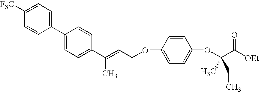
C1(C2=CC=C(C(=CCOC3=CC=C(OC(C([OEt])=O)(C)CC)C=C3)C)C=C2)=CC=C([F3C])C=C1
